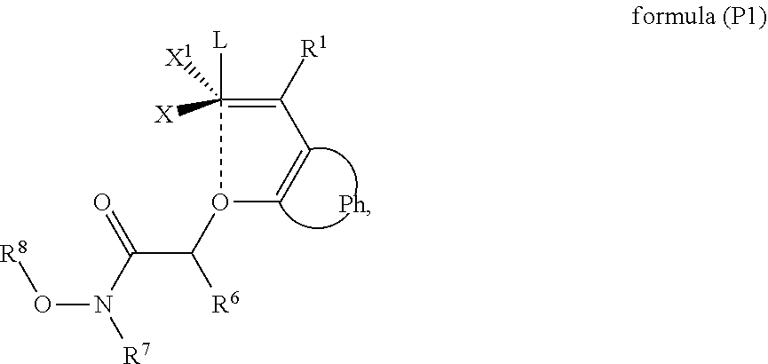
O1(C(C(N([R7])O[R8])=O)[R6])C=CC([R1])=C1([L])([X1])[X]
